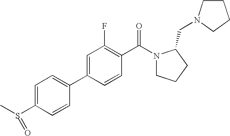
C1=C(S(C)=O)C=CC(C2=CC(F)=C(C(=O)N3CCCC3CN3CCCC3)C=C2)=C1
